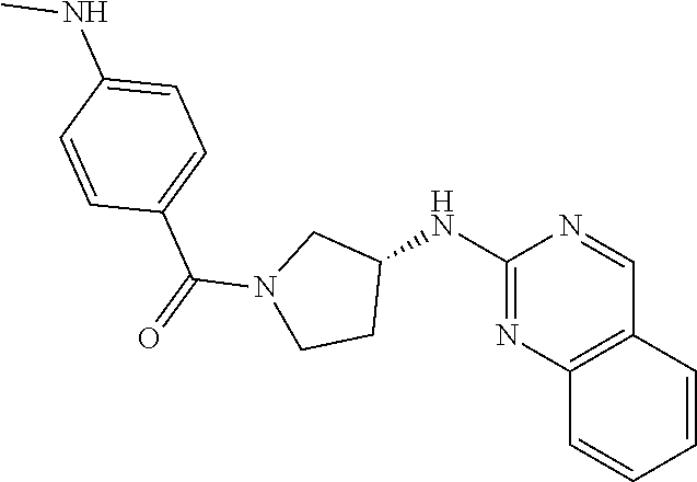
N(C1=CC=C(C(N2CCC(NC3=NC4=C(C=CC=C4)C=N3)C2)=O)C=C1)C
